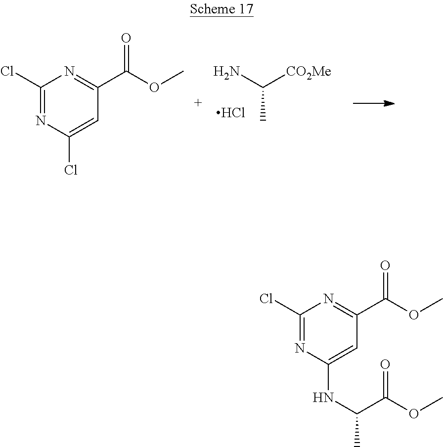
ClC1=NC(Cl)=CC(C(OC)=O)=N1.CC(N)[CO2Me].Cl.ClC1=NC(NC(C)C(OC)=O)=CC(C(OC)=O)=N1
